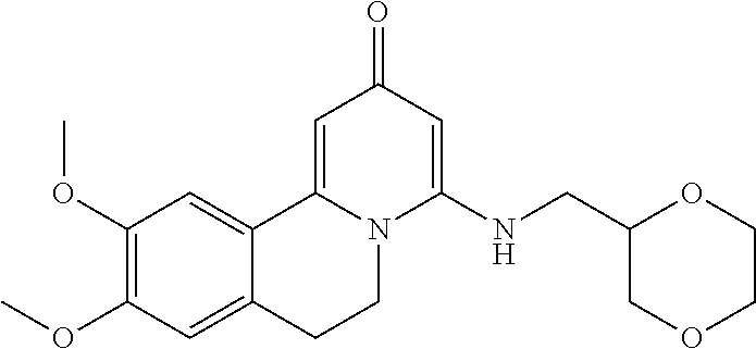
C1(OC)=C(OC)C=C2C(=C1)C1=CC(=O)C=C(NCC3COCCO3)N1CC2
